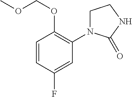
C1=CC(OCOC)=C(N2CCNC2=O)C=C1F
